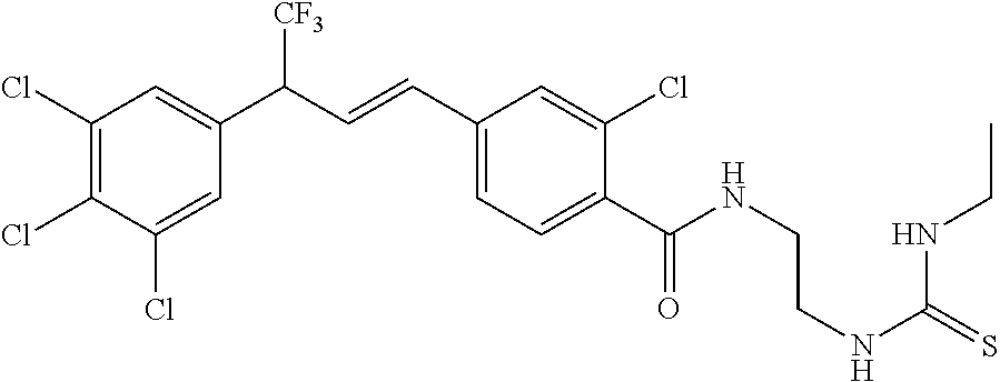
C1(Cl)=C(Cl)C(Cl)=CC(C(C=CC2=CC=C(C(NCCNC(NCC)=S)=O)C(Cl)=C2)[CF3])=C1
